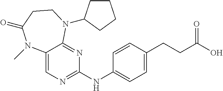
C1(NC2=CC=C(CCC(O)=O)C=C2)=NC=C2C(=N1)N(C1CCCC1)CCC(=O)N2C
